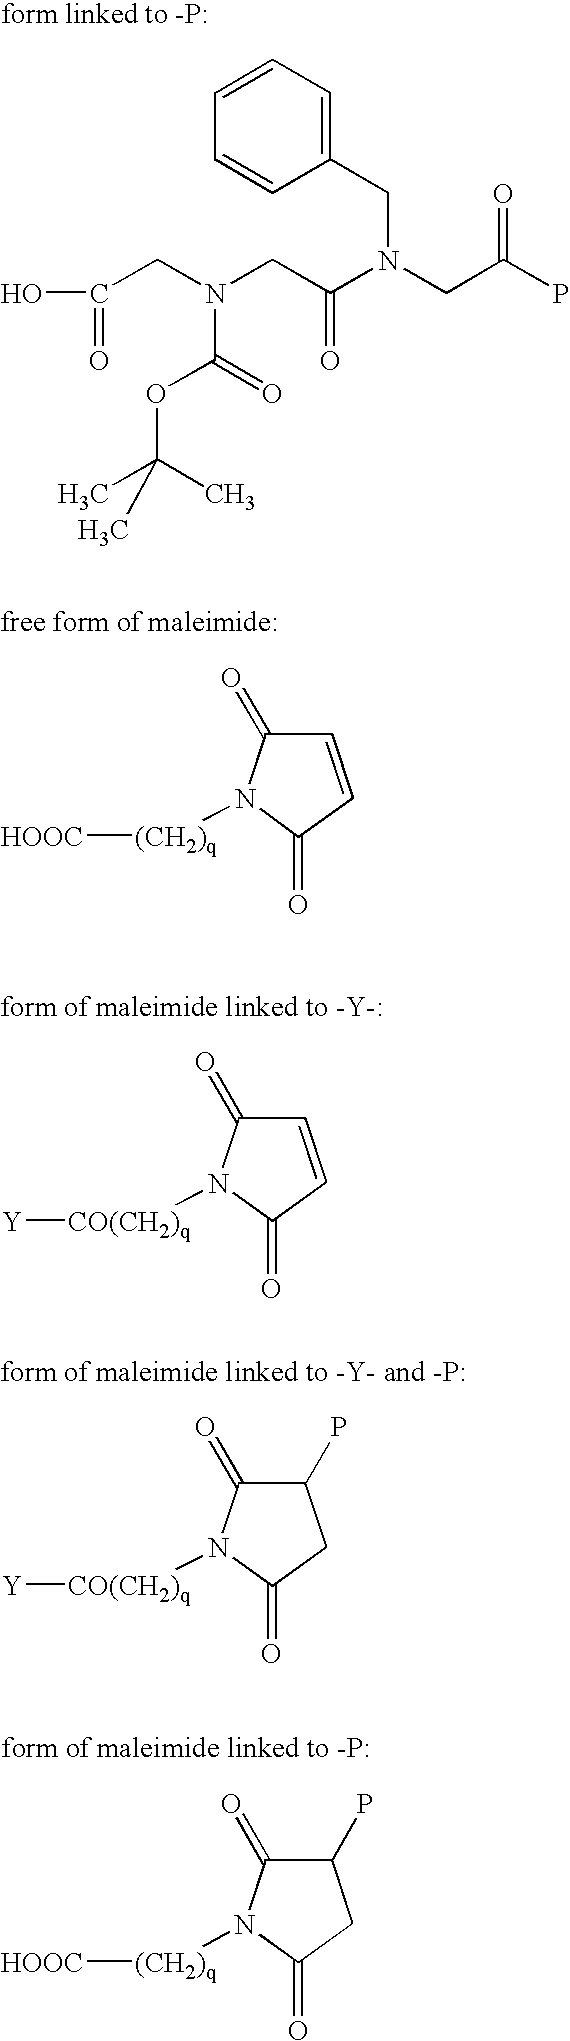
C1=CC(CN(C(=O)CN(C(=O)OC(C)(C)C)CC(O)=O)CC(=O)P)=CC=C1.C1=CC(=O)N([(CH2)q][HOOC])C1=O.C1=CC(=O)N([CO(CH2)q][Y])C1=O.C1(P)C(=O)N([CO(CH2)q][Y])C(=O)C1.C1(P)C(=O)N([(CH2)q][HOOC])C(=O)C1
